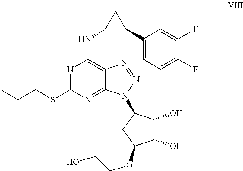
N1=C(SCCC)N=C2C(=C1NC1C(C3=CC=C(F)C(F)=C3)C1)N=NN2C1C(O)C(O)C(OCCO)C1
